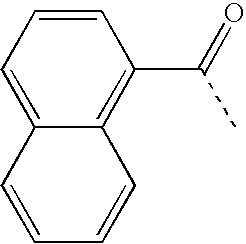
C1=CC=C2C(=C1C(=O)C)C=CC=C2
